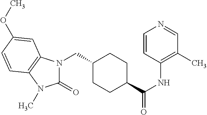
C1(CN2C(=O)N(C)C3=C2C=C(OC)C=C3)CCC(C(NC2=C(C)C=NC=C2)=O)CC1
